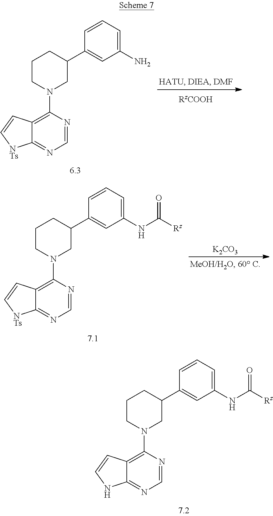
C1(C2=CC(N)=CC=C2)CCCN(C2=C3C(=NC=N2)[NTs]C=C3)C1.C1(C2=CC(NC([Rz])=O)=CC=C2)CCCN(C2=C3C(=NC=N2)[NTs]C=C3)C1.[K2CO3].C1(C2=CC(NC([Rz])=O)=CC=C2)CCCN(C2=C3C(=NC=N2)NC=C3)C1
